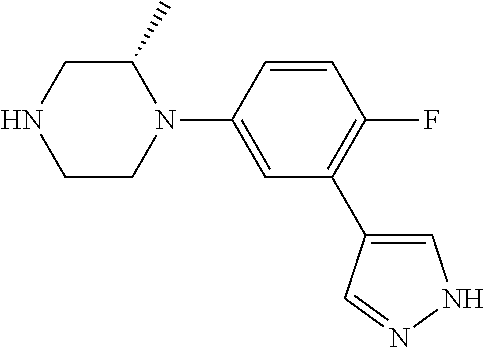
C1C(C)N(C2=CC(C3=CNN=C3)=C(F)C=C2)CCN1
